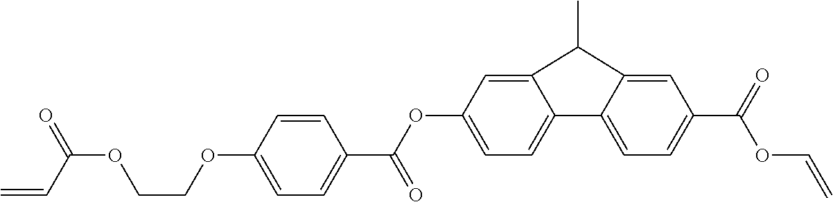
O(C(C1=CC=C(OCCOC(C=C)=O)C=C1)=O)C1=CC=C2C3=CC=C(C(OC=C)=O)C=C3C(C)C2=C1
